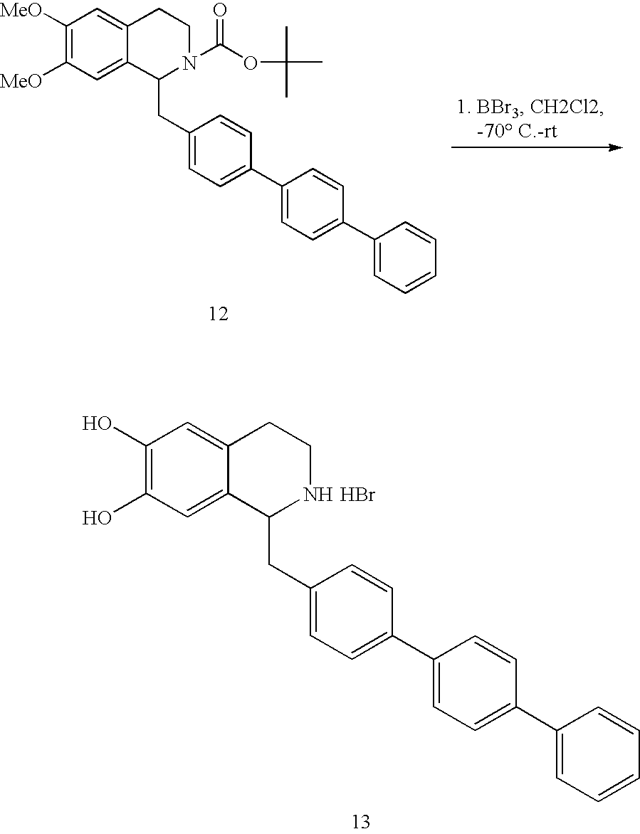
C1([MeO])=C([MeO])C=C2C(=C1)CCN(C(OC(C)(C)C)=O)C2CC1=CC=C(C2=CC=C(C3=CC=CC=C3)C=C2)C=C1.C1(O)=C(O)C=C2C(=C1)CCNC2CC1=CC=C(C2=CC=C(C3=CC=CC=C3)C=C2)C=C1.Br
